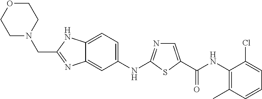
C12=CC(NC3=NC=C(C(NC4=C(C)C=CC=C4Cl)=O)S3)=CC=C1NC(CN1CCOCC1)=N2
